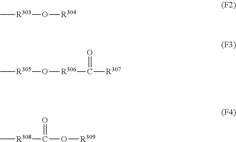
C[R303]O[R304].C[R305]O[R306]C(=O)[R307].C[R308]C(=O)O[R309]
